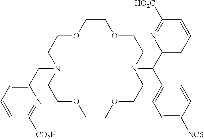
C1COCCN(CC2=CC=CC([CO2H])=N2)CCOCCOCCN(C(C2=CC=CC([HO2C])=N2)C2=CC=C([NCS])C=C2)CCO1
